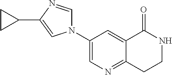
C12=NC=C(N3C=NC(C4CC4)=C3)C=C1C(=O)NCC2
